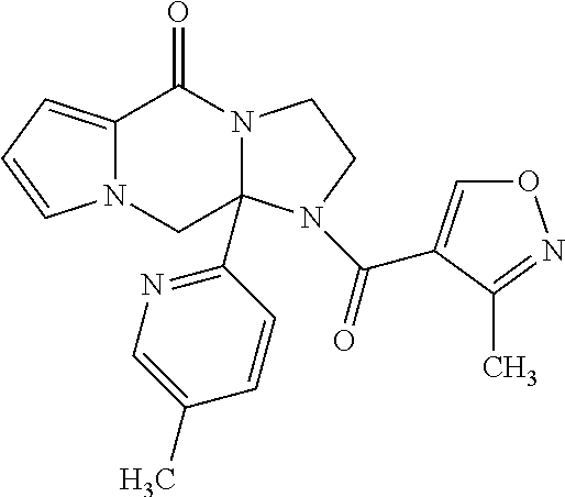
N12C(=CC=C1)C(=O)N1C(C3=NC=C(C)C=C3)(C2)N(C(=O)C2=CON=C2C)CC1
